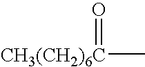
C[CH3(CH2)6C]=O
